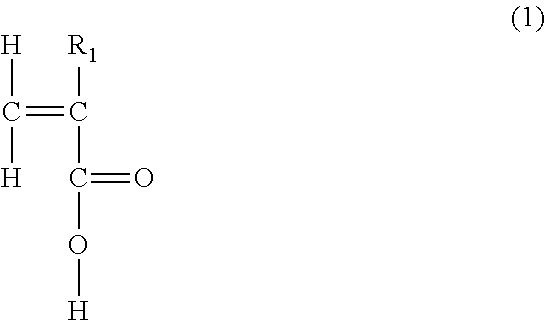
C(=C([R1])C(O[H])=O)([H])[H]
